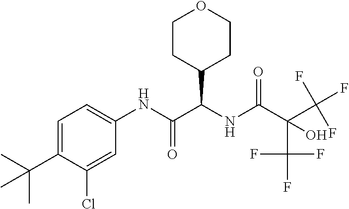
C1=C(C(C)(C)C)C(Cl)=CC(NC(C(NC(=O)C(C(F)(F)F)(C(F)(F)F)O)C2CCOCC2)=O)=C1
